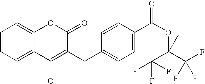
C1=CC=C2C(=C1)OC(=O)C(CC1=CC=C(C(OC(C(F)(F)F)(C(F)(F)F)C)=O)C=C1)=C2O
